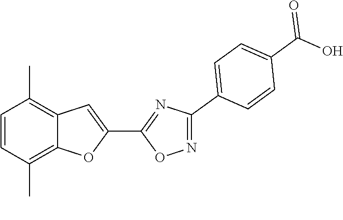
C1=CC(C)=C2C(=C1C)C=C(C1=NC(C3=CC=C(C(O)=O)C=C3)=NO1)O2
